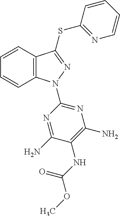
C1=CC2=C(C=C1)N(C1=NC(N)=C(NC(OC)=O)C(N)=N1)N=C2SC1=NC=CC=C1
